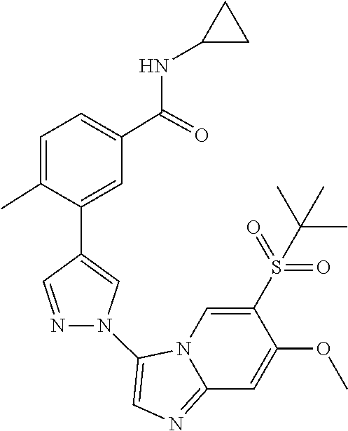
N12C(=NC=C1N1C=C(C3=CC(C(NC4CC4)=O)=CC=C3C)C=N1)C=C(OC)C(S(=O)(=O)C(C)(C)C)=C2
